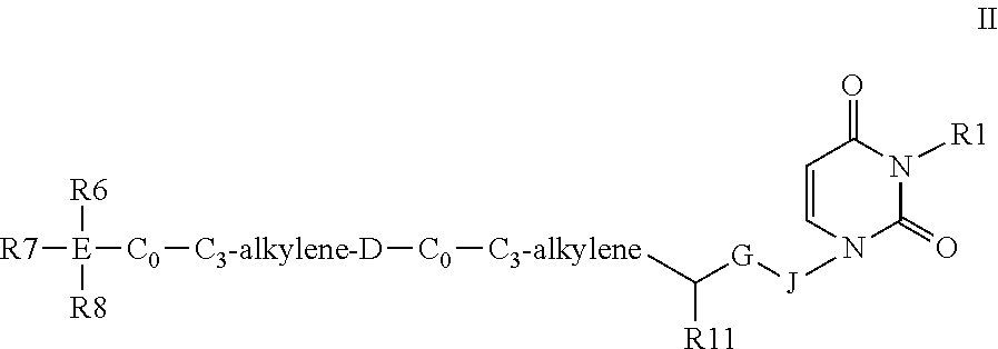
C([G][J]N1C=CC(=O)N([R1])C1=O)([R11])[C3-alkylene][C0][C3-alkylene-D][C0][E]([R8])([R6])[R7]
